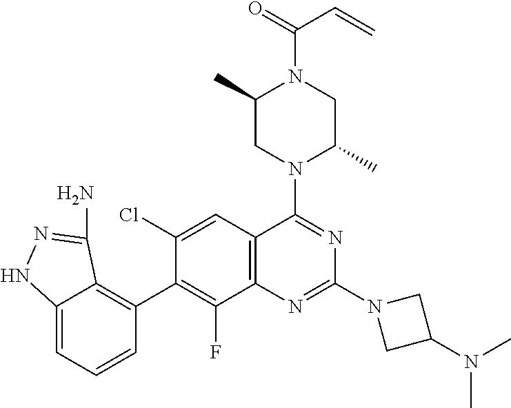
C12=CC=CC(C3=C(F)C4=C(C=C3Cl)C(N3C(C)CN(C(=O)C=C)C(C)C3)=NC(N3CC(N(C)C)C3)=N4)=C1C(N)=NN2
